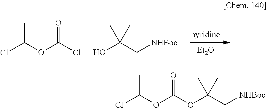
[Et2O].ClC(OC(Cl)=O)C.OC(C[NHBoc])(C)C.ClC(OC(=O)OC(C[NHBoc])(C)C)C
